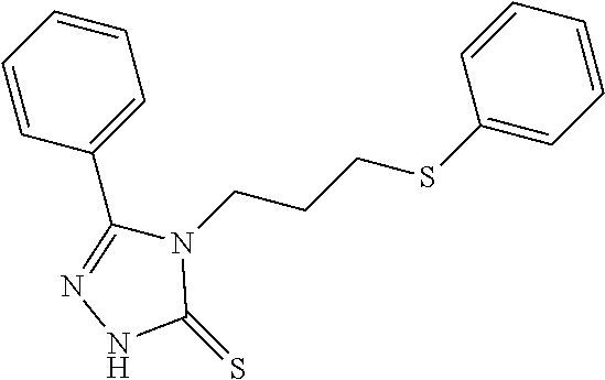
C1(C2=CC=CC=C2)=NNC(=S)N1CCCSC1=CC=CC=C1
